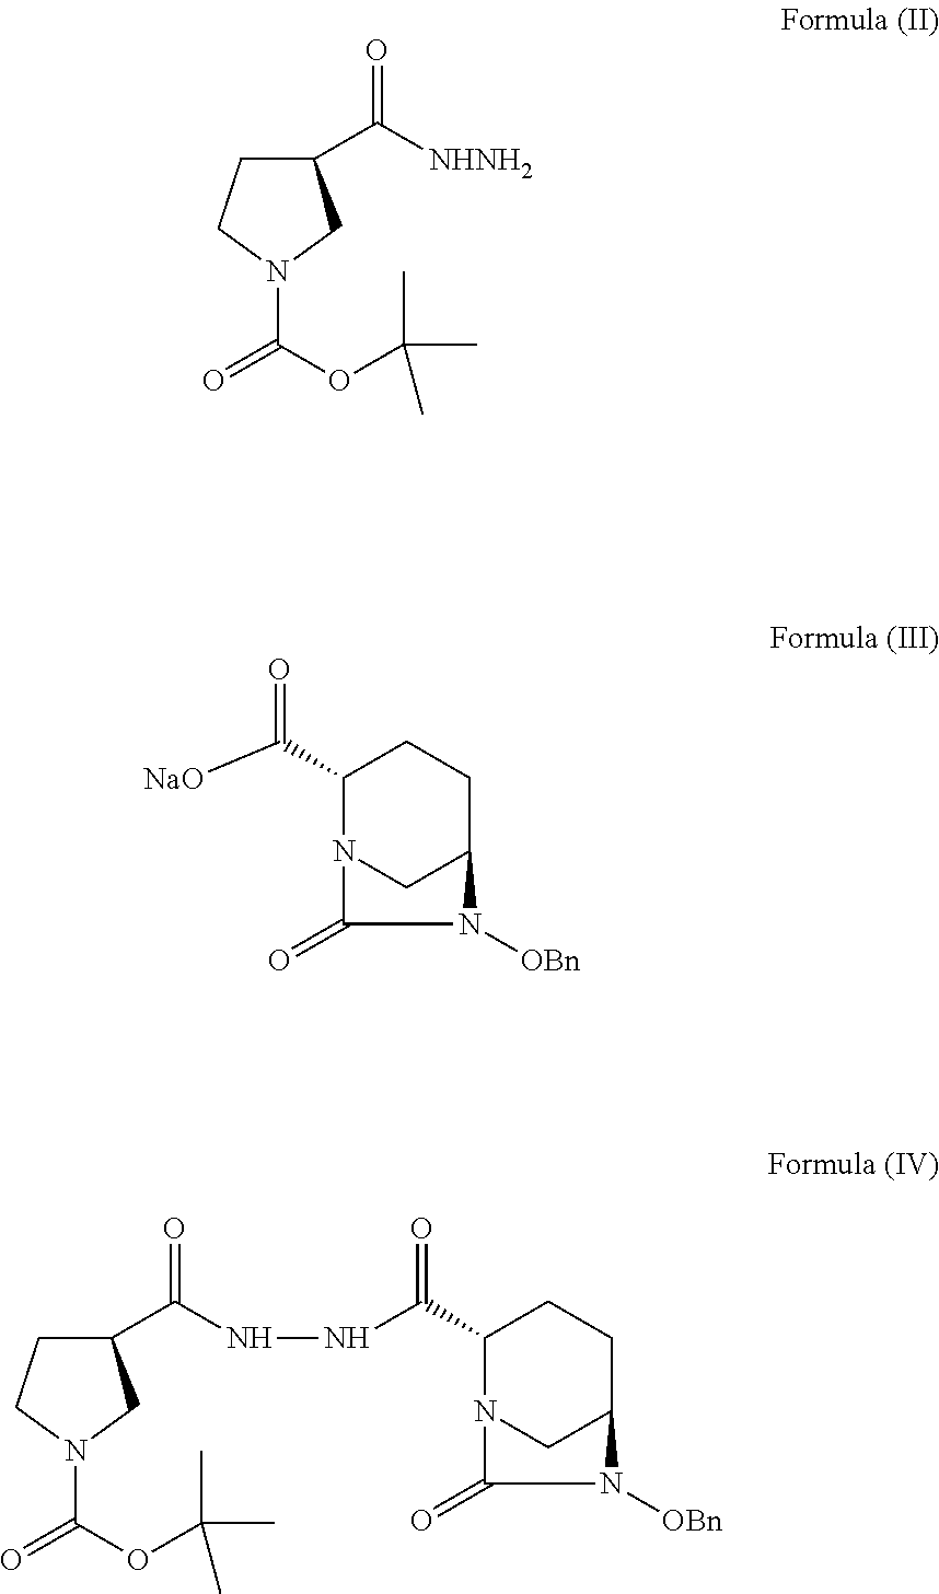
C1(C(NNC(C2N3CC(CC2)N([OBn])C3=O)=O)=O)CCN(C(OC(C)(C)C)=O)C1.C1(C([NHNH2])=O)CCN(C(OC(C)(C)C)=O)C1.[NaO]C(C1N2CC(CC1)N([OBn])C2=O)=O
